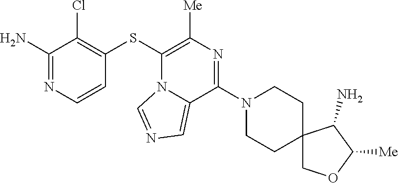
C1(SC2=C(Cl)C(N)=NC=C2)=C([Me])N=C(N2CCC3(CC2)COC([Me])C3N)C2=CN=CN12
